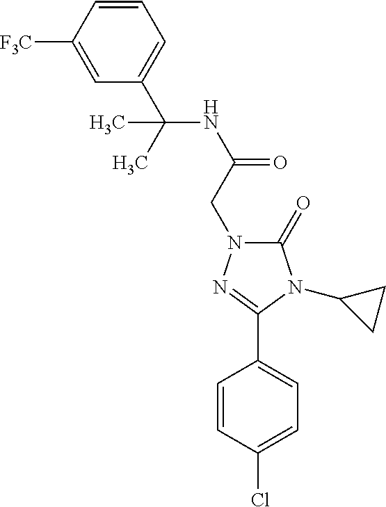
C1=CC(Cl)=CC=C1C1=NN(CC(=O)NC(C2=CC=CC([F3C])=C2)(C)C)C(=O)N1C1CC1
